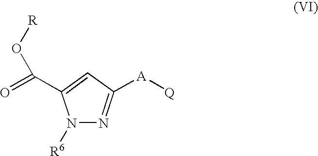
O=C(C1=CC([A][Q])=NN1[R6])O[R]
